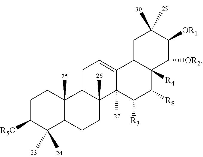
C1C([R5O])C(C)(C)C2C(C)(C1)C1C(C)(CC2)C2(C)C(=CC1)C1C([R4])(C([R8])C2[R3])C([OR2])C([OR1])C(C)(C)C1
